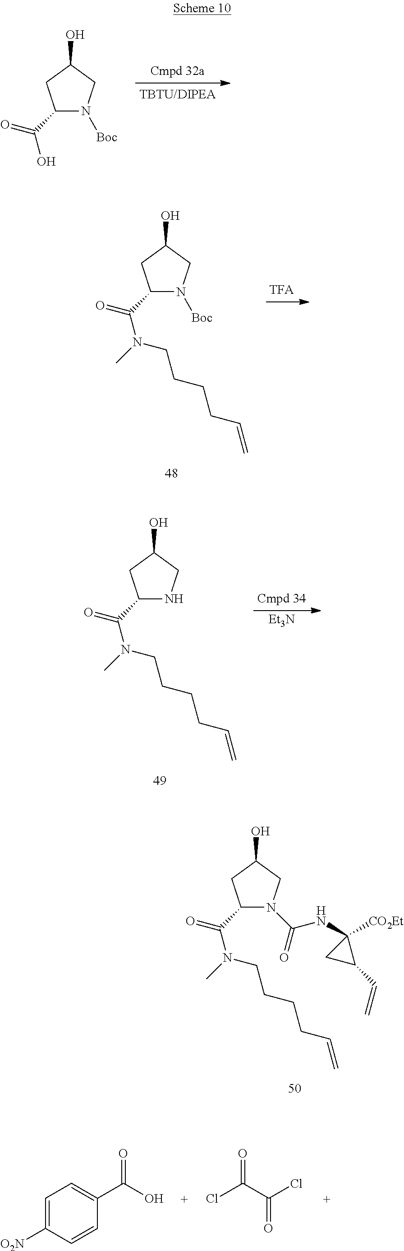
C1(C(=O)O)N([Boc])CC(O)C1.C1(C(=O)N(C)CCCCC=C)N([Boc])CC(O)C1.[Et3N].C1(C(=O)N(C)CCCCC=C)NCC(O)C1.C1(C(=O)N(C)CCCCC=C)N(C(=O)NC2([CO2Et])CC2C=C)CC(O)C1.C1=C([O2N])C=CC(C(O)=O)=C1.ClC(C(Cl)=O)=O
